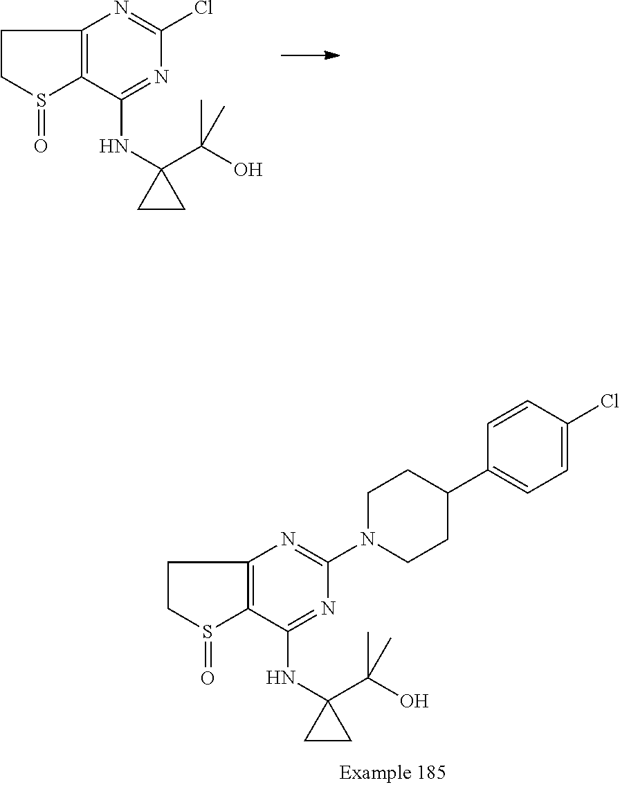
C12=C(C(NC3(C(O)(C)C)CC3)=NC(Cl)=N1)S(=O)CC2.C12=C(C(NC3(C(O)(C)C)CC3)=NC(N3CCC(C4=CC=C(Cl)C=C4)CC3)=N1)S(=O)CC2
